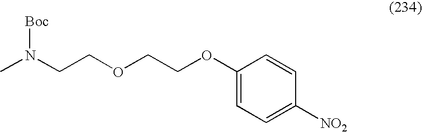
O(CCOC1=CC=C([NO2])C=C1)CCN(C)[Boc]
